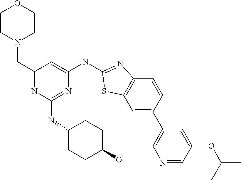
C1CN(CC2=NC(NC3CCC(O)CC3)=NC(NC3=NC4=C(C=C(C5=CN=CC(OC(C)C)=C5)C=C4)S3)=C2)CCO1
